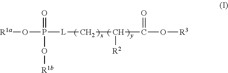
[R1a]OP(=O)([L]CC(C(=O)O[R3])[R2])O[R1b]
